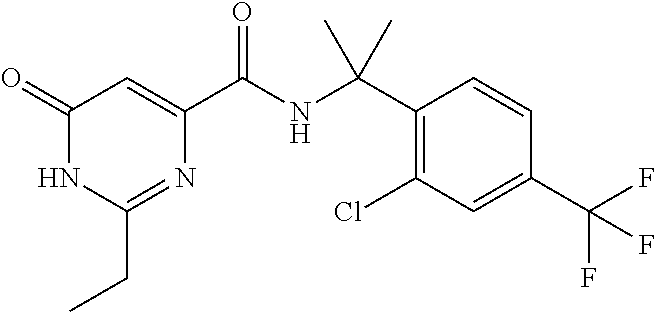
C1(=O)NC(CC)=NC(C(NC(C2=C(Cl)C=C(C(F)(F)F)C=C2)(C)C)=O)=C1
